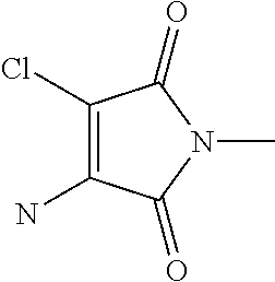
C1(N)=C(Cl)C(=O)N(C)C1=O
